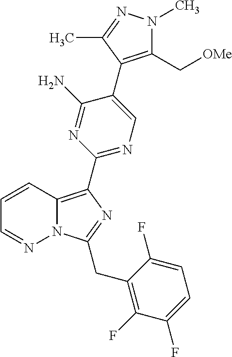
C1=CC2=C(C3=NC=C(C4=C(C[OMe])N(C)N=C4C)C(N)=N3)N=C(CC3=C(F)C(F)=CC=C3F)N2N=C1
